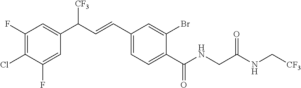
C1(F)=C(Cl)C(F)=CC(C(C=CC2=CC=C(C(NCC(=O)NC[CF3])=O)C(Br)=C2)[CF3])=C1
